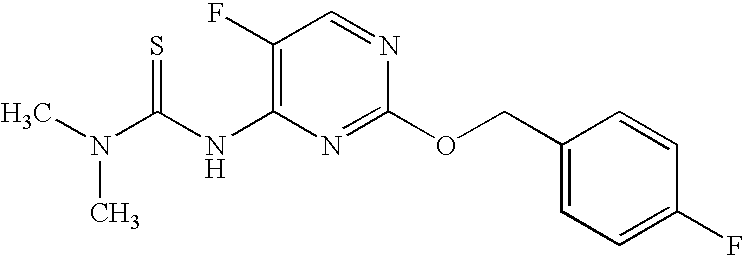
C1(F)=C(NC(N(C)C)=S)N=C(OCC2=CC=C(F)C=C2)N=C1
